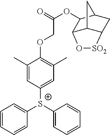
C1=CC=CC([S+](C2=CC=CC=C2)C2=CC(C)=C(OCC(OC3C4C5C(CC3C5)[SO2]O4)=O)C(C)=C2)=C1
